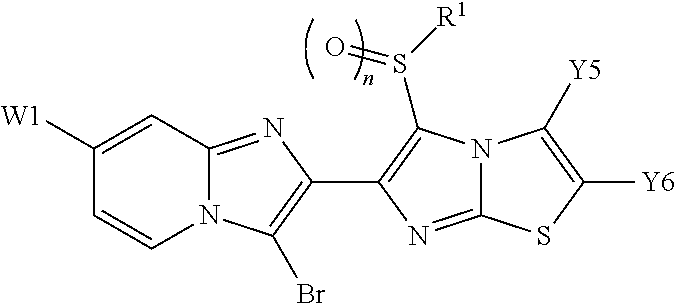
N12C(=NC(C3=C(S([R1])=O)N4C(=N3)SC([Y6])=C4[Y5])=C1Br)C=C([W1])C=C2
